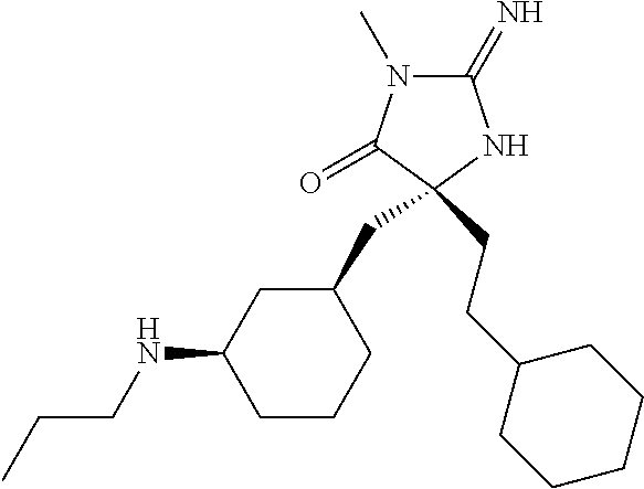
C1(=N)N(C)C(=O)C(CCC2CCCCC2)(CC2CC(NCCC)CCC2)N1
